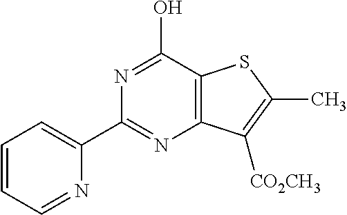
N1=C(O)C2=C(N=C1C1=CC=CC=N1)C([CO2CH3])=C(C)S2
